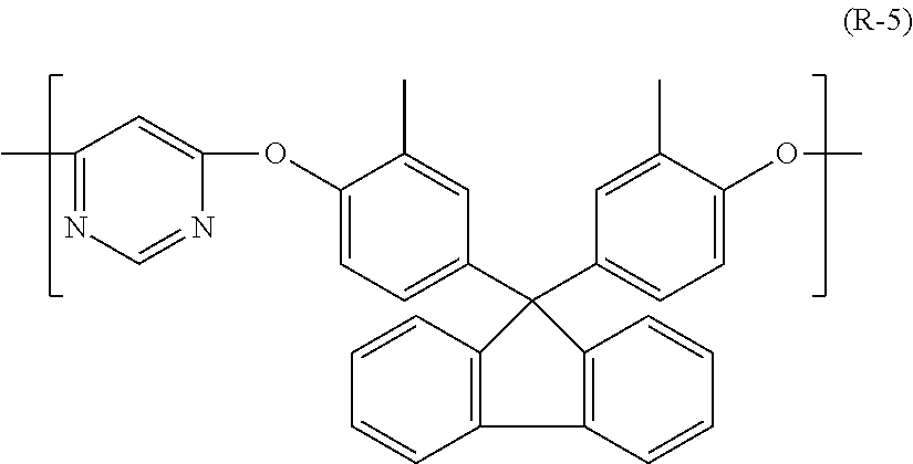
CC1=NC=NC(OC2=CC=C(C3(C4=CC=C(OC)C(C)=C4)C4=C(C5=C3C=CC=C5)C=CC=C4)C=C2C)=C1
